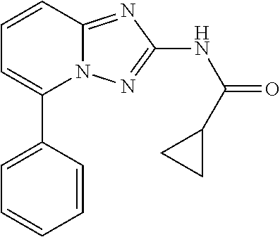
C1=C(C2=CC=CC3=NC(NC(=O)C4CC4)=NN23)C=CC=C1
